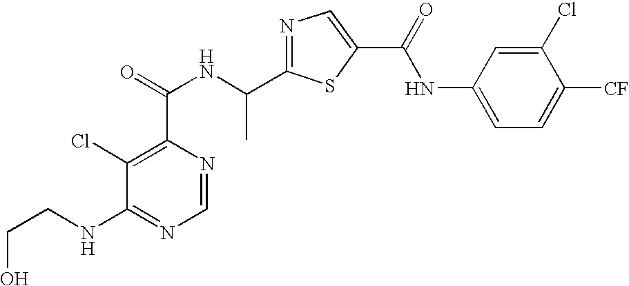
C1=NC(C(=O)NC(C2=NC=C(C(NC3=CC=C([CF])C(Cl)=C3)=O)S2)C)=C(Cl)C(NCCO)=N1
